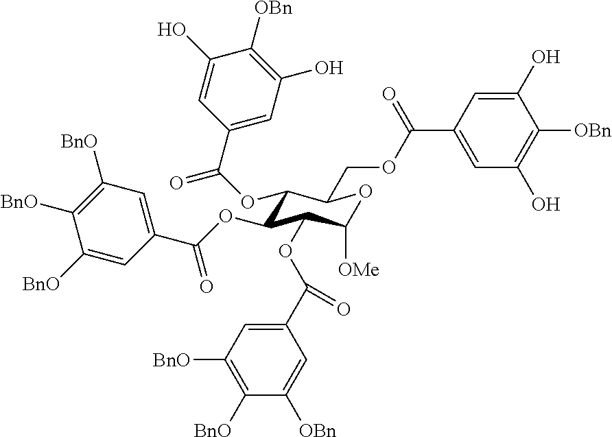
C1(OC(=O)C2=CC(O)=C([OBn])C(O)=C2)C(OC(C2=CC([BnO])=C([BnO])C([BnO])=C2)=O)C(OC(C2=CC([BnO])=C([BnO])C([OBn])=C2)=O)C([OMe])OC1COC(C1=CC(O)=C([OBn])C(O)=C1)=O
